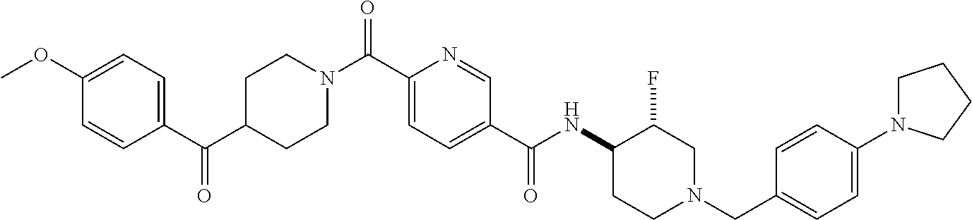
C1(C(C2CCN(C(C3=CC=C(C(NC4CCN(CC5=CC=C(N6CCCC6)C=C5)CC4F)=O)C=N3)=O)CC2)=O)=CC=C(OC)C=C1
